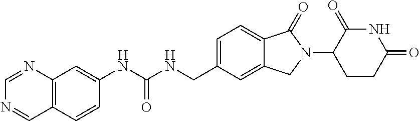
C12=C(C=CC(NC(NCC3=CC=C4C(=C3)CN(C3CCC(=O)NC3=O)C4=O)=O)=C1)C=NC=N2
